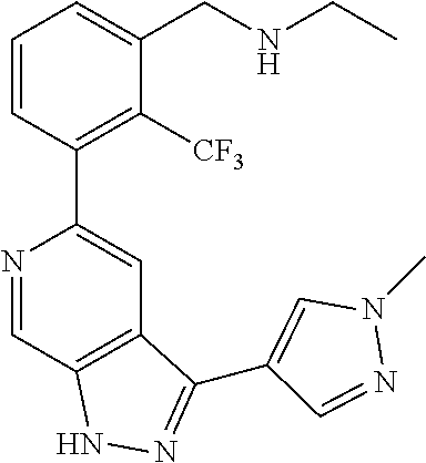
N1=CC2=C(C=C1C1=C([CF3])C(CNCC)=CC=C1)C(C1=CN(C)N=C1)=NN2
